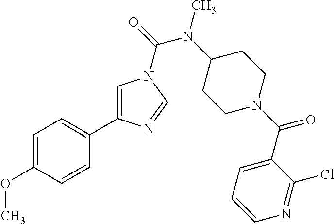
C1=C(OC)C=CC(C2=CN(C(=O)N(C3CCN(C(=O)C4=CC=CN=C4Cl)CC3)C)C=N2)=C1
